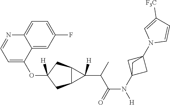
C1=C(OC2([H])CC3C(C2)C3(C(C(N(C23CC(N4C=CC([F3C])=C4)(C2)C3)[H])=O)C)[H])C2=CC(F)=CC=C2N=C1
